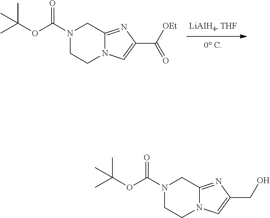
N1(C(OC(C)(C)C)=O)CC2=NC(C([OEt])=O)=CN2CC1.N1(C(OC(C)(C)C)=O)CC2=NC(CO)=CN2CC1
